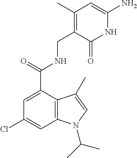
C1=C(C(NCC2=C(C)C=C(N)NC2=O)=O)C2=C(C=C1Cl)N(C(C)C)C=C2C
